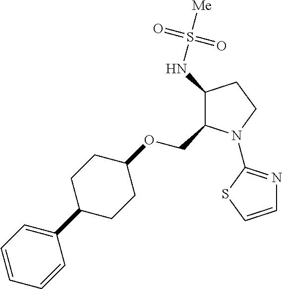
C1(NS([Me])(=O)=O)C(COC2CCC(C3=CC=CC=C3)CC2)N(C2=NC=CS2)CC1
